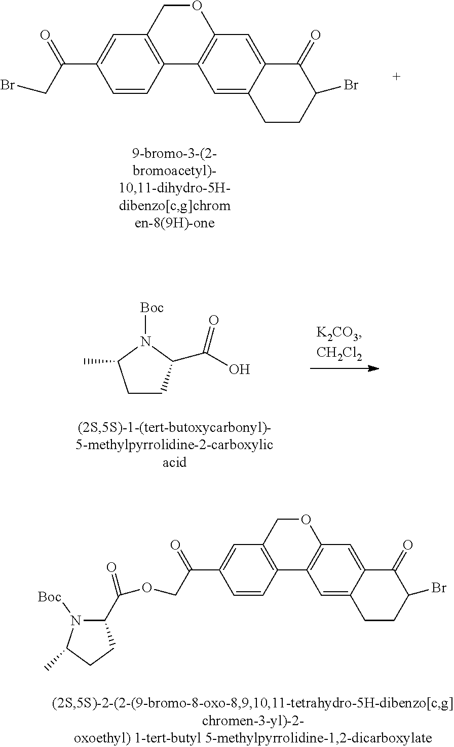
C1=CC2=C(C=C1C(CBr)=O)COC1=C2C=C2C(=C1)C(=O)C(Br)CC2.C1CC(C(O)=O)N([Boc])C1C.C1=CC2=C(C=C1C(=O)COC(C1N([Boc])C(C)CC1)=O)COC1=C2C=C2C(=C1)C(=O)C(Br)CC2
